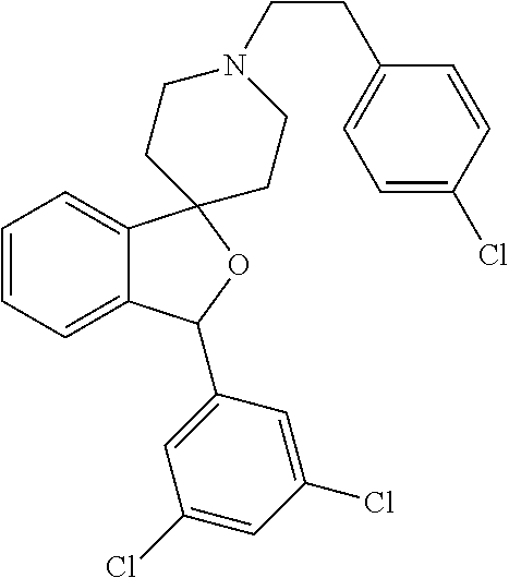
C1=C2C(=CC=C1)C1(OC2C2=CC(Cl)=CC(Cl)=C2)CCN(CCC2=CC=C(Cl)C=C2)CC1
